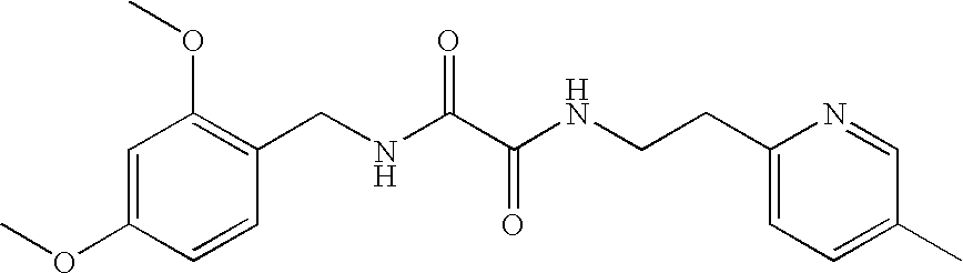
C1=CC(OC)=CC(OC)=C1CNC(C(NCCC1=CC=C(C)C=N1)=O)=O
